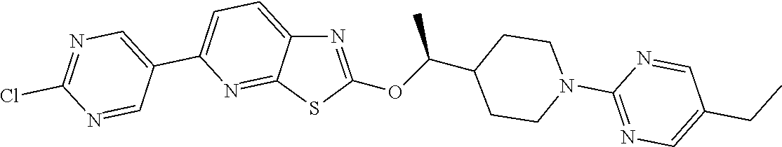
C1=C(C2=CN=C(Cl)N=C2)N=C2C(=C1)N=C(OC(C1CCN(C3=NC=C(CC)C=N3)CC1)C)S2
